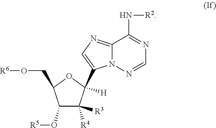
C12=NC=C(C3([H])C([R3])([R4])C(O[R5])C(CO[R6])O3)N1N=CN=C2N[R2]
